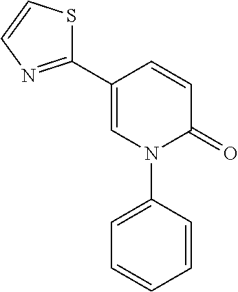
C1=C(C2=NC=CS2)C=CC(=O)N1C1=CC=CC=C1
